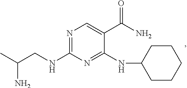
N1=C(NCC(C)N)N=C(NC2CCCCC2)C(C(N)=O)=C1
